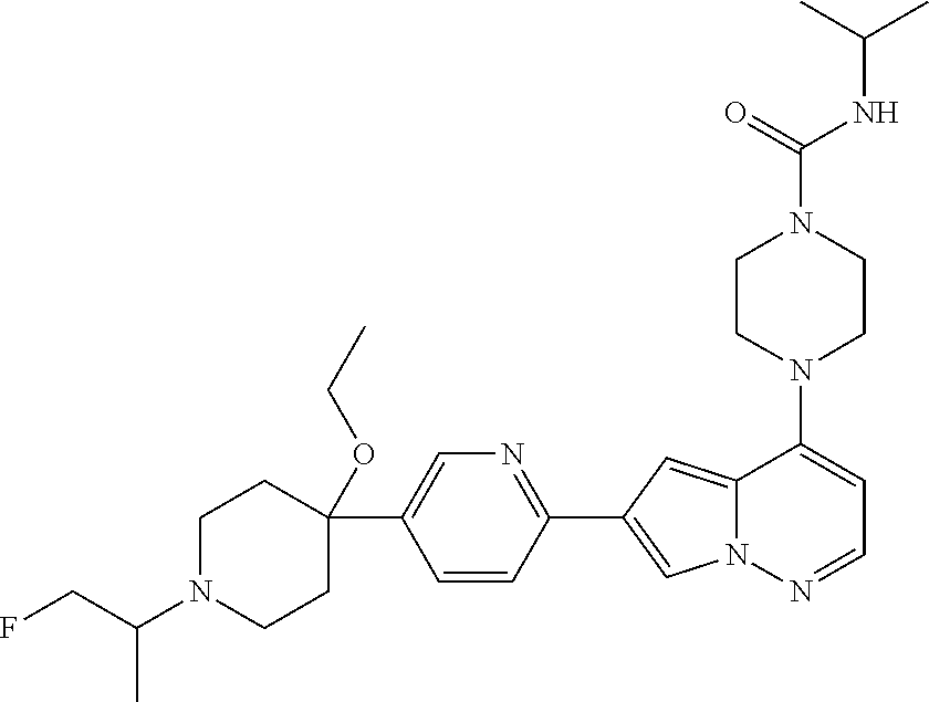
N1(C2=CC=NN3C2=CC(C2=NC=C(C4(OCC)CCN(C(CF)C)CC4)C=C2)=C3)CCN(C(NC(C)C)=O)CC1
